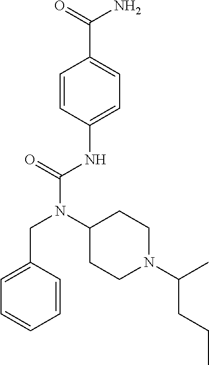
C1=CC(NC(N(C2CCN(C(C)CCC)CC2)CC2=CC=CC=C2)=O)=CC=C1C(=O)N
